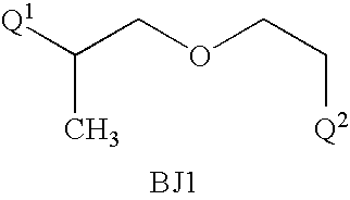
C(COCC[Q2])(C)[Q1].[BJ1]
